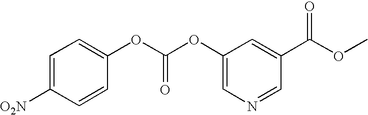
C1=C([O2N])C=CC(OC(OC2=CN=CC(C(OC)=O)=C2)=O)=C1
